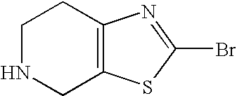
C1NCC2=C(C1)N=C(Br)S2
